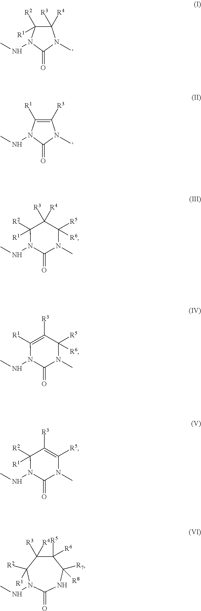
C1([R3])([R4])C([R2])([R1])N(NC)C(=O)N1C.C1([R3])=C([R1])N(NC)C(=O)N1C.CNN1C(=O)N(C)C([R5])([R6])C([R4])([R3])C1([R2])[R1].CNN1C(=O)N(C)C([R5])([R6])C([R3])=C1[R1].CNN1C(=O)N(C)C([R5])=C([R3])C1([R2])[R1].C1([R5])([R6])C([R3])([R4])C([R2])([R1])N(NC)C(=O)NC1([R7])[R8]
